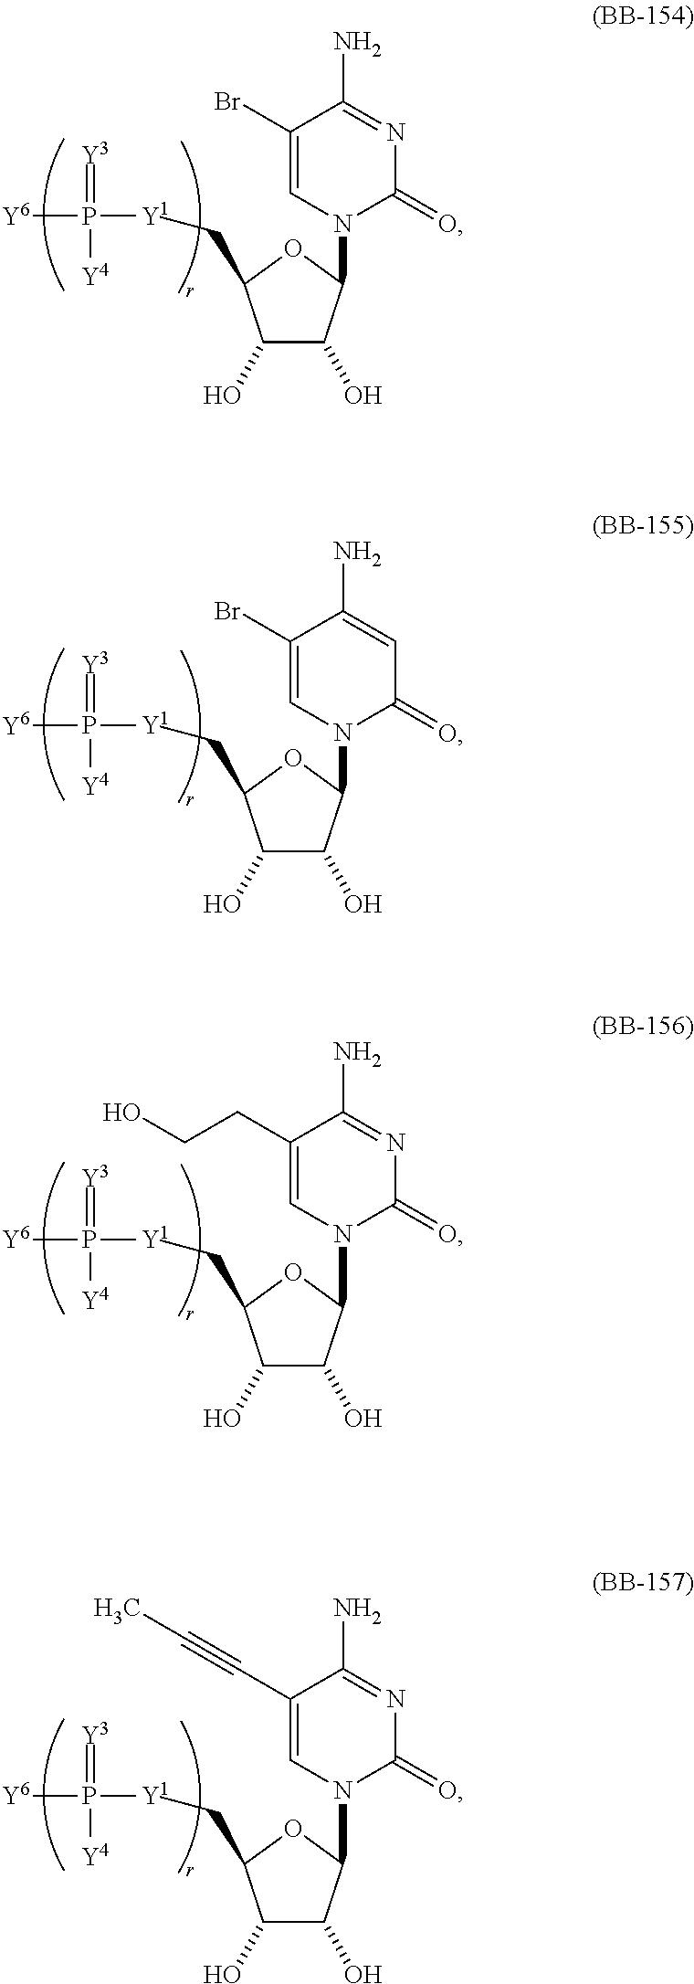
C1(O)C(O)C(N2C(=O)N=C(N)C(Br)=C2)OC1C[Y1]P(=[Y3])([Y4])[Y6].C1(O)C(O)C(N2C(=O)C=C(N)C(Br)=C2)OC1C[Y1]P(=[Y3])([Y4])[Y6].C1(O)C(O)C(N2C(=O)N=C(N)C(CCO)=C2)OC1C[Y1]P(=[Y3])([Y4])[Y6].C1(O)C(O)C(N2C(=O)N=C(N)C(C#CC)=C2)OC1C[Y1]P(=[Y3])([Y4])[Y6]
